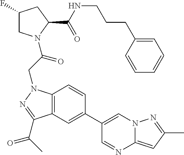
C1(F)CN(C(CN2C3=C(C(C(C)=O)=N2)C=C(C2=CN4C(=CC(C)=N4)N=C2)C=C3)=O)C(C(NCCCC2=CC=CC=C2)=O)C1
